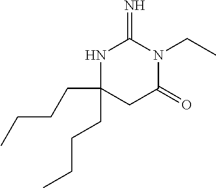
N1C(CCCC)(CCCC)CC(=O)N(CC)C1=N
